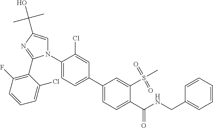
C1(C2=CC=C(C(NCC3=CC=CC=C3)=O)C(S(C)(=O)=O)=C2)=CC=C(N2C=C(C(C)(C)O)N=C2C2=C(F)C=CC=C2Cl)C(Cl)=C1
